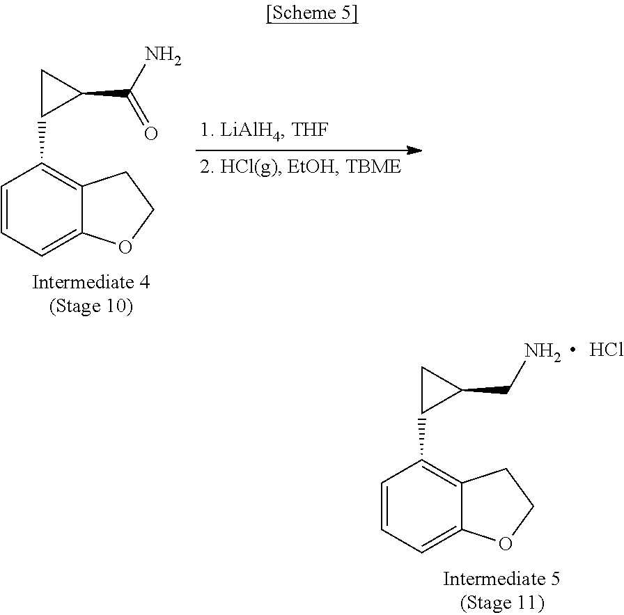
C1=CC=C2C(=C1C1CC1CN)CCO2.Cl.C1=CC=C2C(=C1C1CC1C(N)=O)CCO2
